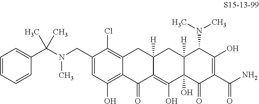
C1(CN(C(C)(C)C2=CC=CC=C2)C)=CC(O)=C2C(=C1Cl)CC1([H])C(=C(O)C3(O)C([H])(C1)C(N(C)C)C(O)=C(C(N)=O)C3=O)C2=O
